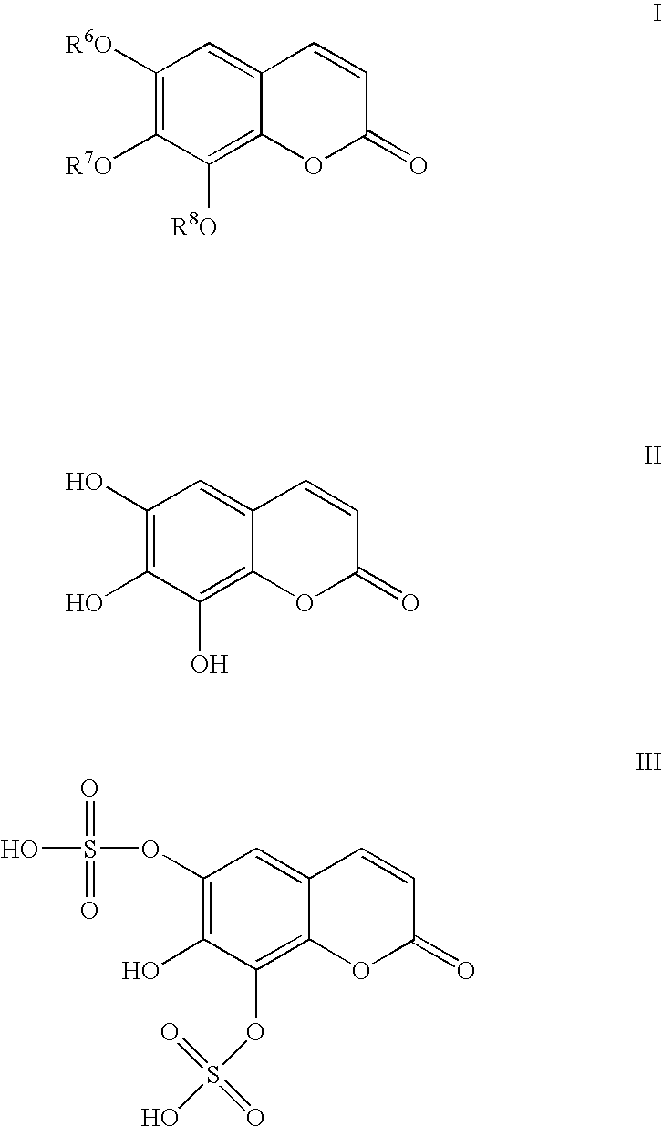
C1([R6O])=C([R7O])C([R8O])=C2C(=C1)C=CC(=O)O2.C1(O)=C(O)C(O)=C2C(=C1)C=CC(=O)O2.C1(OS(=O)(O)=O)=C(O)C(OS(=O)(O)=O)=C2C(=C1)C=CC(=O)O2
